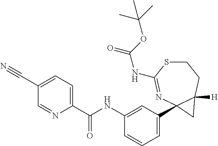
C1(NC(C2=CC=C(C#N)C=N2)=O)=CC(C23N=C(NC(=O)OC(C)(C)C)SCCC2([H])C3)=CC=C1
